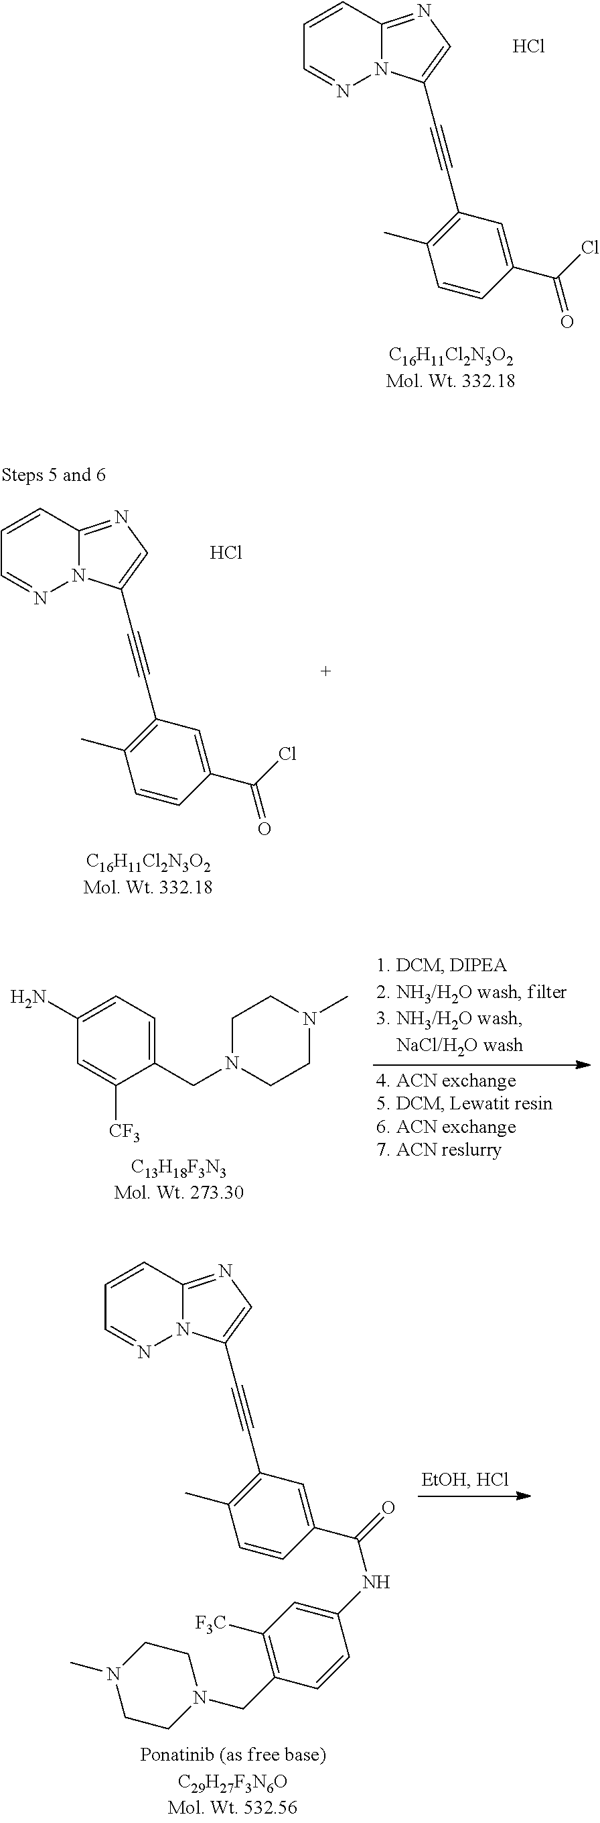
C1=CC2=NC=C(C#CC3=C(C)C=CC(C(Cl)=O)=C3)N2N=C1.Cl.C1=CC2=NC=C(C#CC3=C(C)C=CC(C(Cl)=O)=C3)N2N=C1.Cl.C1(CN2CCN(C)CC2)=CC=C(N)C=C1[CF3].C1=CC2=NC=C(C#CC3=C(C)C=CC(C(=O)NC4=CC([F3C])=C(CN5CCN(C)CC5)C=C4)=C3)N2N=C1
